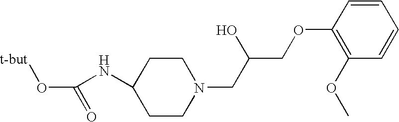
C1CN(CC(COC2=C(OC)C=CC=C2)O)CCC1NC(O[t-but])=O
